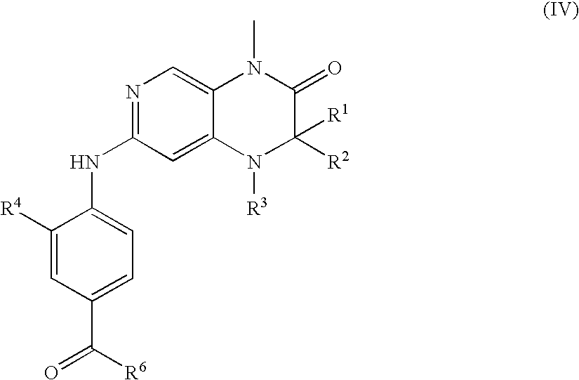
N1=C(NC2=CC=C(C([R6])=O)C=C2[R4])C=C2C(=C1)N(C)C(=O)C([R2])([R1])N2[R3]
